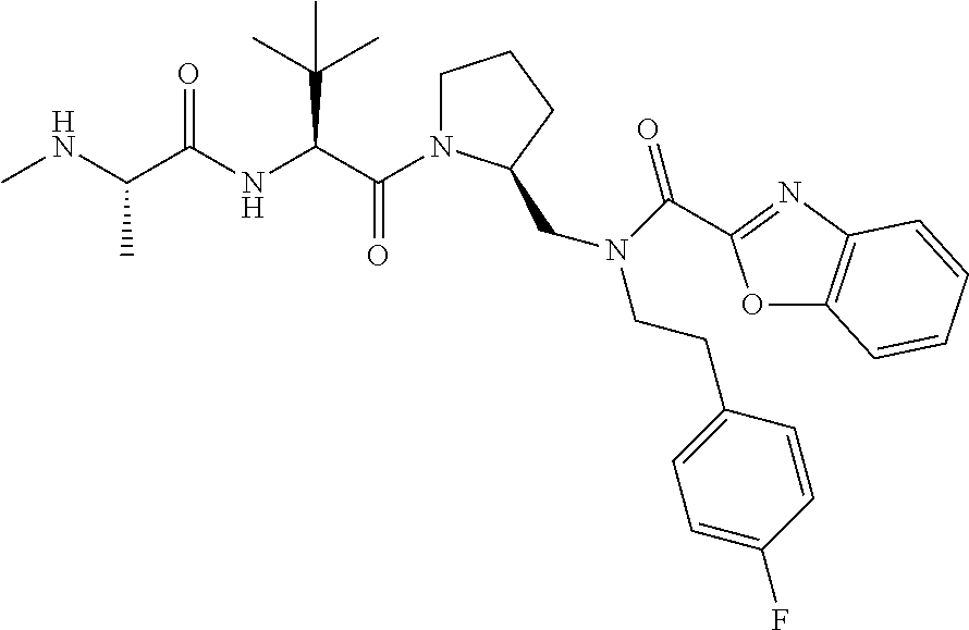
C(=O)(C(C(C)(C)C)NC(=O)C(C)NC)N1CCCC1CN(CCC1=CC=C(F)C=C1)C(=O)C1=NC2=C(O1)C=CC=C2
